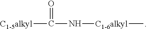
C([C1-5alkyl])(N[C1-6alkyl]C)=O
